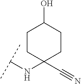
C(NC1(C#N)CCC(O)CC1)(C)C
